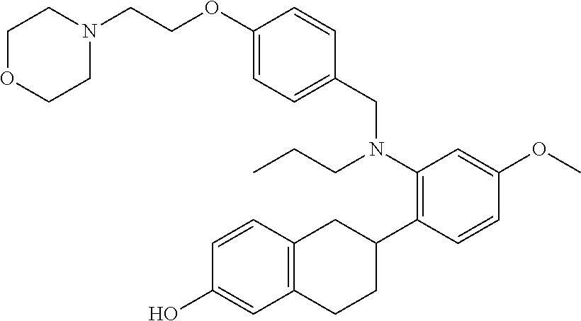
C1OCCN(CCOC2=CC=C(CN(C3=C(C4CC5=C(CC4)C=C(O)C=C5)C=CC(OC)=C3)CCC)C=C2)C1
